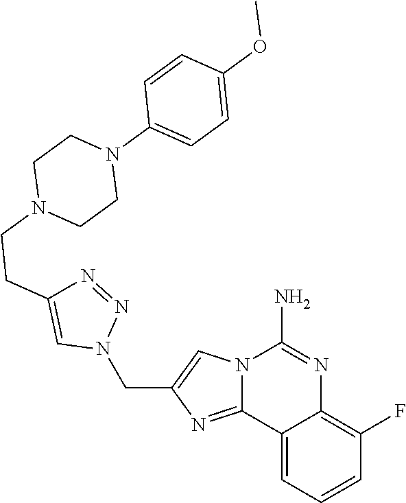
C(C1=CN2C(=N1)C1=CC=CC(F)=C1N=C2N)N1N=NC(CCN2CCN(C3=CC=C(OC)C=C3)CC2)=C1
